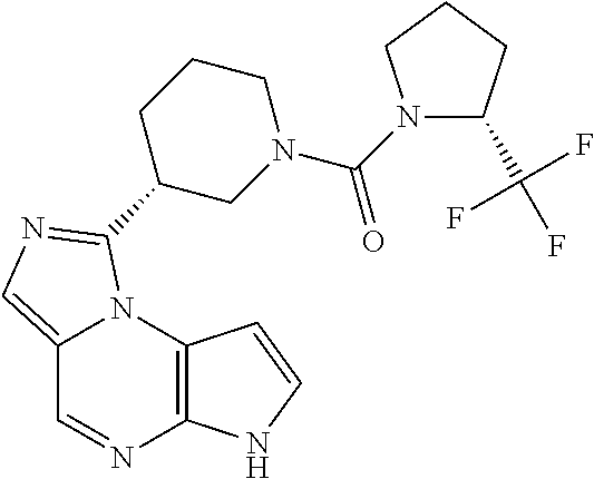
C12=CN=C(C3CN(C(=O)N4C(C(F)(F)F)CCC4)CCC3)N1C1=C(N=C2)NC=C1
